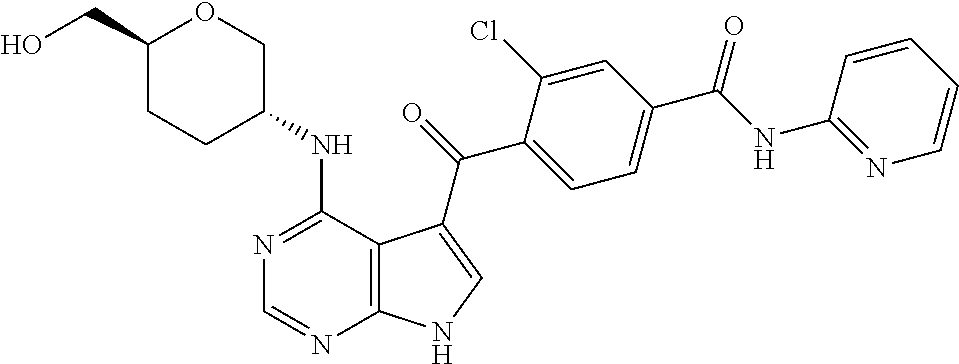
C1(CO)CCC(NC2=NC=NC3=C2C(C(=O)C2=CC=C(C(NC4=NC=CC=C4)=O)C=C2Cl)=CN3)CO1
